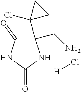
N1C(C2(Cl)CC2)(CN)C(=O)NC1=O.[H]Cl
